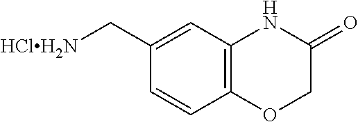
[HClH2N]CC1=CC2=C(C=C1)OCC(=O)N2
